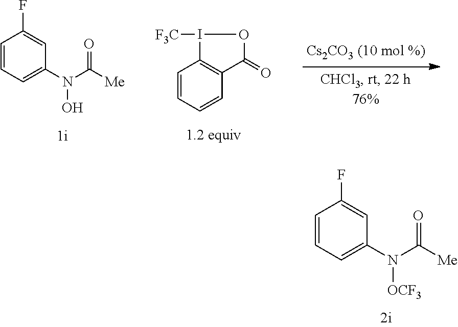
C1=CC=CC2=C1I([F3C])OC2=O.C1=C(N(O)C([Me])=O)C=C(F)C=C1.C1=C(N([OCF3])C([Me])=O)C=C(F)C=C1
